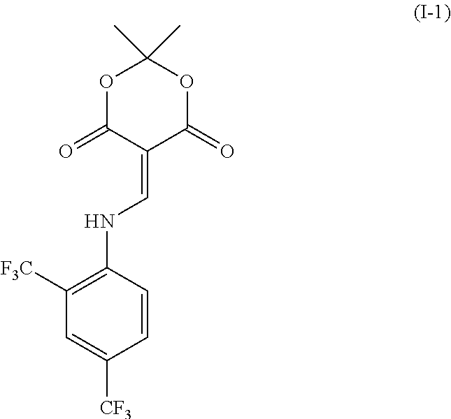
C1=C([CF3])C=CC(NC=C2C(=O)OC(C)(C)OC2=O)=C1[F3C]
